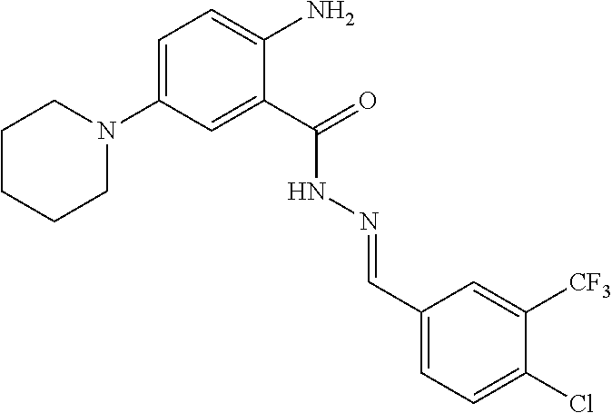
C1=C(N2CCCCC2)C=C(C(=O)NN=CC2=CC=C(Cl)C([CF3])=C2)C(N)=C1
